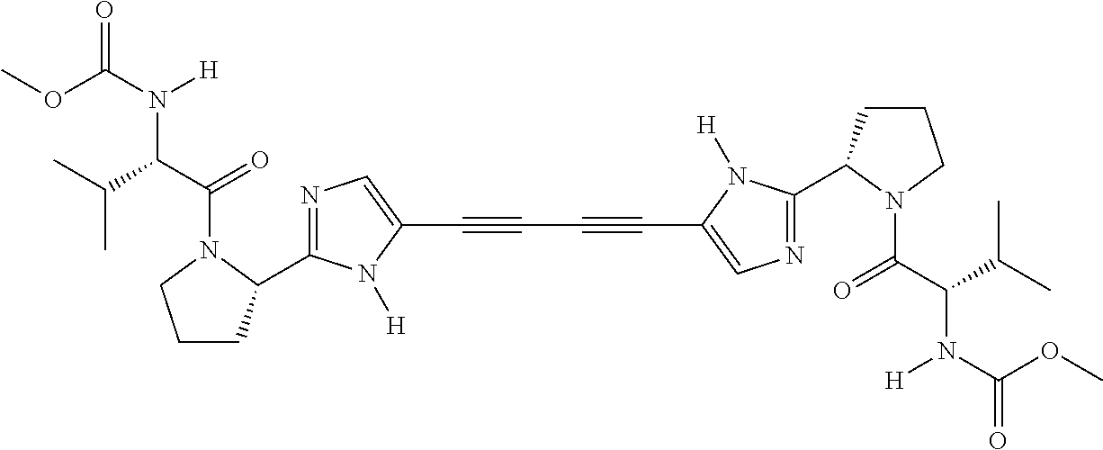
N1=C(C2CCCN2C(C(C(C)C)N(C(OC)=O)[H])=O)N([H])C(C#CC#CC2=CN=C(C3CCCN3C(C(C(C)C)N(C(=O)OC)[H])=O)N2[H])=C1
